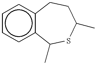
c1ccc2c(c1)CCC(C)SC2C
